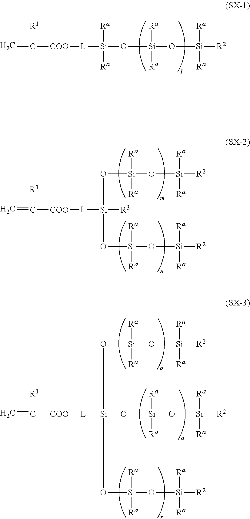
C=C([R1])[COO][L][Si]([Ra])([Ra])O[Si](O[Si]([Ra])([Ra])[R2])([Ra])[Ra].C=C([R1])[COO][L][Si](O[Si](O[Si]([Ra])([Ra])[R2])([Ra])[Ra])(O[Si](O[Si]([Ra])([Ra])[R2])([Ra])[Ra])[R3].C=C([R1])[COO][L][Si](O[Si](O[Si]([Ra])([Ra])[R2])([Ra])[Ra])(O[Si](O[Si]([Ra])([Ra])[R2])([Ra])[Ra])O[Si](O[Si]([Ra])([Ra])[R2])([Ra])[Ra]
